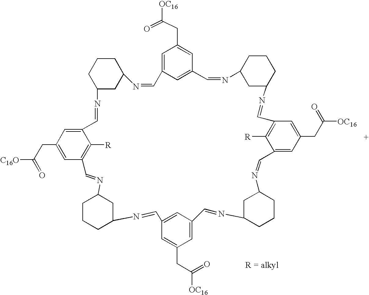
C1CCC2CC1N=CC1=C([R])C(=CC(CC([C16O])=O)=C1)C=NC1CC(CCC1)N=CC1=CC(CC([OC16])=O)=CC(=C1)C=NC1CCCC(C1)N=CC1=C([R])C(=CC(CC([OC16])=O)=C1)C=NC1CCCC(N=CC3=CC(CC([OC16])=O)=CC(=C3)C=N2)C1
